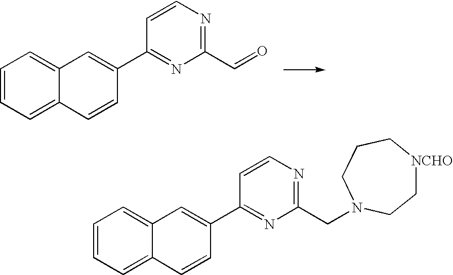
C1=CC=C2C(=C1)C=C(C1=NC(C=O)=NC=C1)C=C2.C1=CC=C2C(=C1)C=C(C1=NC(CN3CCC[NCHO]CC3)=NC=C1)C=C2
